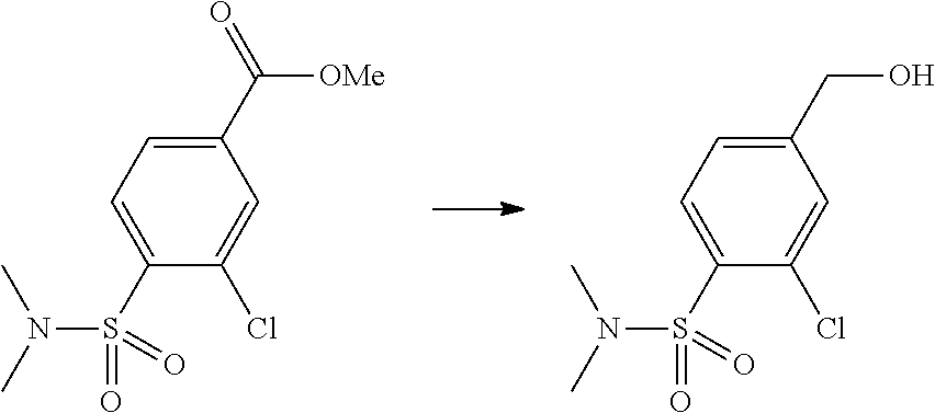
OCC1=CC=C(S(N(C)C)(=O)=O)C(Cl)=C1.[OMe]C(C1=CC=C(S(N(C)C)(=O)=O)C(Cl)=C1)=O
